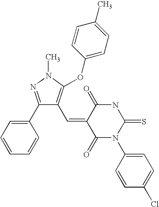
C1(C2=CC=CC=C2)=NN(C)C(OC2=CC=C(C)C=C2)=C1C=C1C(=O)N(C2=CC=C(Cl)C=C2)C(=S)NC1=O
